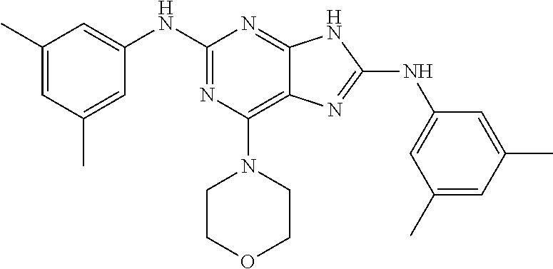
C1(C)=CC(C)=CC(NC2=NC(N3CCOCC3)=C3C(=N2)NC(NC2=CC(C)=CC(C)=C2)=N3)=C1
